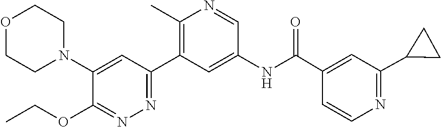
O1CCN(C2=CC(C3=C(C)N=CC(NC(C4=CC(C5CC5)=NC=C4)=O)=C3)=NN=C2OCC)CC1
